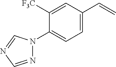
N1=CN=CN1C1=CC=C(C=C)C=C1[F3C]
